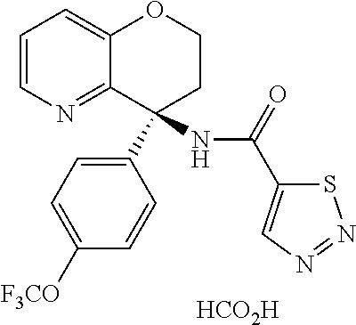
C12=NC=CC=C1OCCC2(C1=CC=C([F3CO])C=C1)NC(C1=CN=NS1)=O.[HCO2H]
